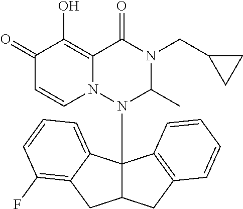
C1(=O)C=CN2C(=C1O)C(=O)N(CC1CC1)C(C)N2C12C(CC3=C1C=CC=C3)CC1=C(F)C=CC=C21
